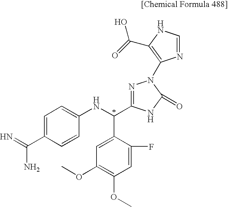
C1=C(C(N)=N)C=CC(NC(C2=CC(OC)=C(OC)C=C2F)C2=NN(C3=C(C(=O)O)NC=N3)C(=O)N2)=C1
